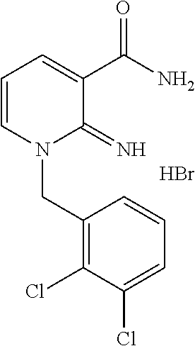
C1=CN(CC2=C(Cl)C(Cl)=CC=C2)C(=N)C(C(N)=O)=C1.Br
